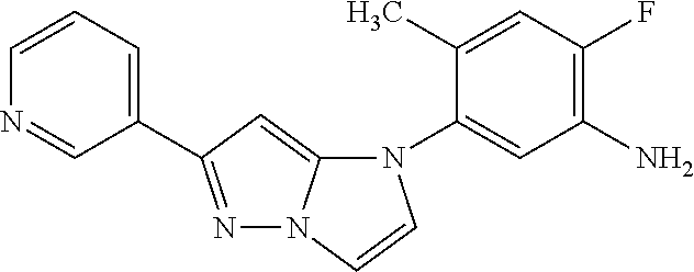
N1=C(C2=CC=CN=C2)C=C2N1C=CN2C1=CC(N)=C(F)C=C1C
